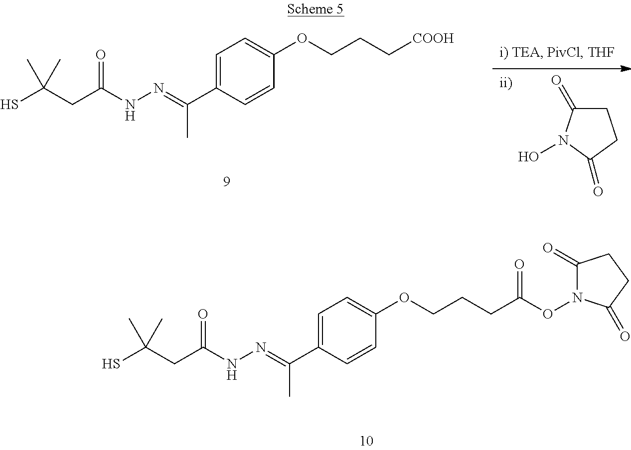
SC(CC(NN=C(C1=CC=C(OCCCC(ON2C(=O)CCC2=O)=O)C=C1)C)=O)(C)C.SC(CC(NN=C(C1=CC=C(OCCC[COOH])C=C1)C)=O)(C)C.C1C(=O)N(O)C(=O)C1
